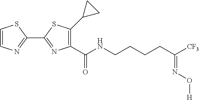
C1=CN=C(C2=NC(C(NCCCCC([CF3])=NO[H])=O)=C(C3CC3)S2)S1
